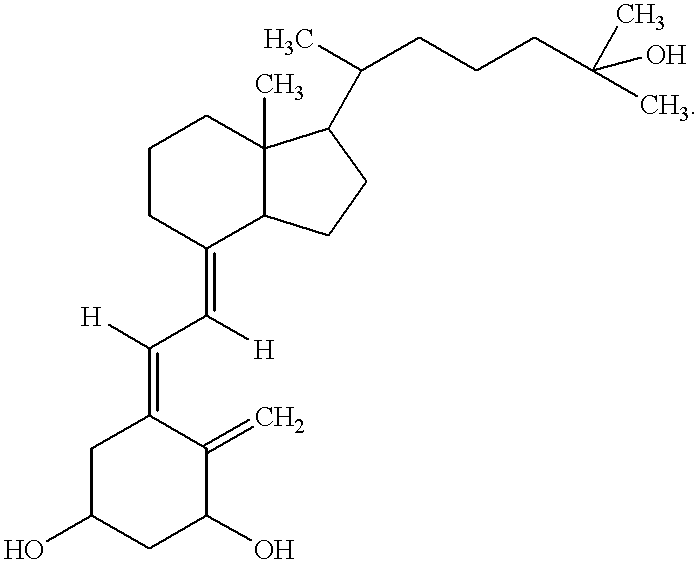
C1C(O)CC(O)C(=C)C1=C(C([H])=C1C2C(C)(CCC1)C(C(CCCC(C)(O)C)C)CC2)[H]
